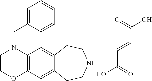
C1COC2=C(N1CC1=CC=CC=C1)C=C1C(=C2)CCNCC1.C(C=CC(O)=O)(O)=O
